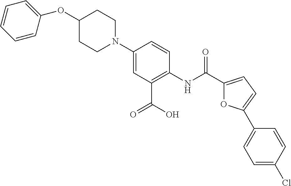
C1=CC(OC2CCN(C3=CC(C(=O)O)=C(NC(C4=CC=C(C5=CC=C(Cl)C=C5)O4)=O)C=C3)CC2)=CC=C1
